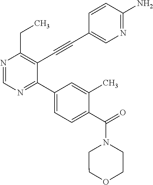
N1=CN=C(C2=CC=C(C(=O)N3CCOCC3)C(C)=C2)C(C#CC2=CN=C(N)C=C2)=C1CC
